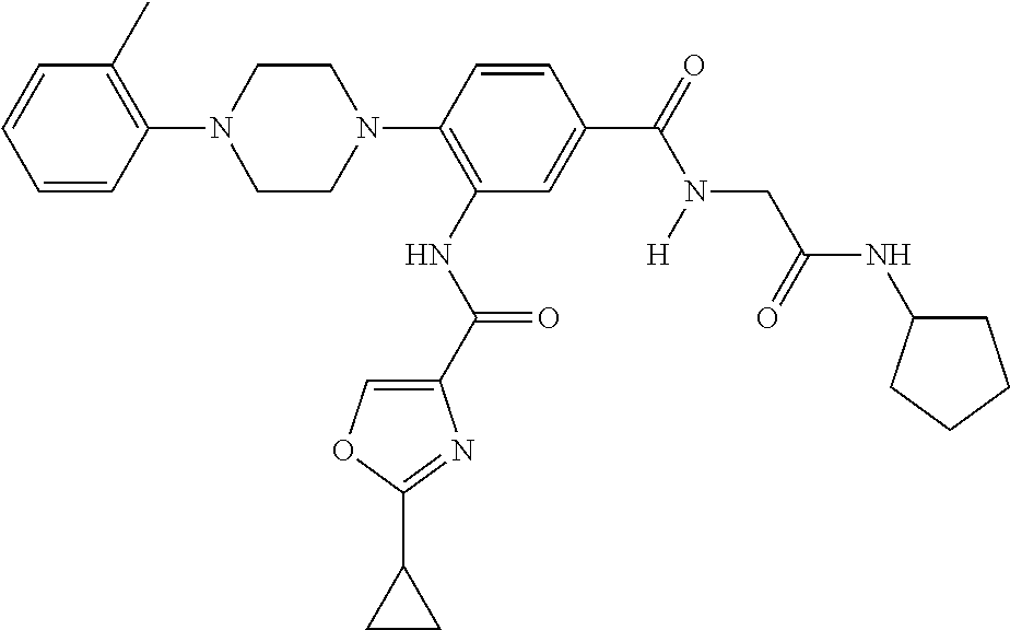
C1(N2CCN(C3=C(NC(=O)C4=COC(C5CC5)=N4)C=C(C(=O)N([H])CC(NC4CCCC4)=O)C=C3)CC2)=C(C)C=CC=C1
